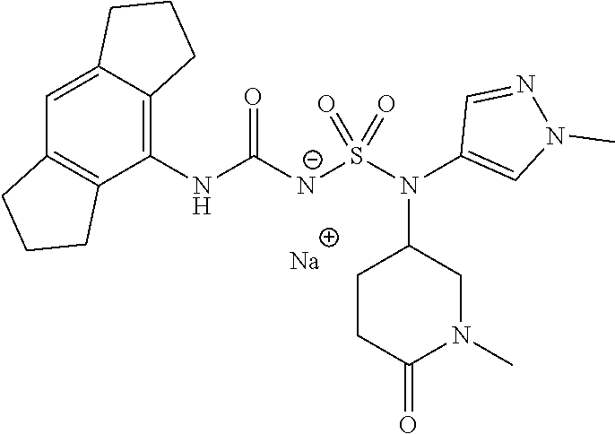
C1(NC([N-]S(N(C2=CN(C)N=C2)C2CCC(=O)N(C)C2)(=O)=O)=O)=C2C(=CC3=C1CCC3)CCC2.[Na]
